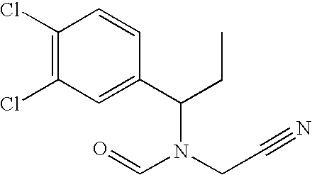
C1(Cl)=C(Cl)C=C(C(CC)N(CC#N)C=O)C=C1
